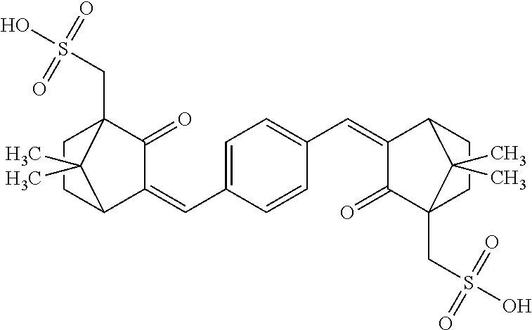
C1(=O)C2(CS(O)(=O)=O)CCC(C1=CC1=CC=C(C=C3C(=O)C4(CS(O)(=O)=O)CCC3C4(C)C)C=C1)C2(C)C
